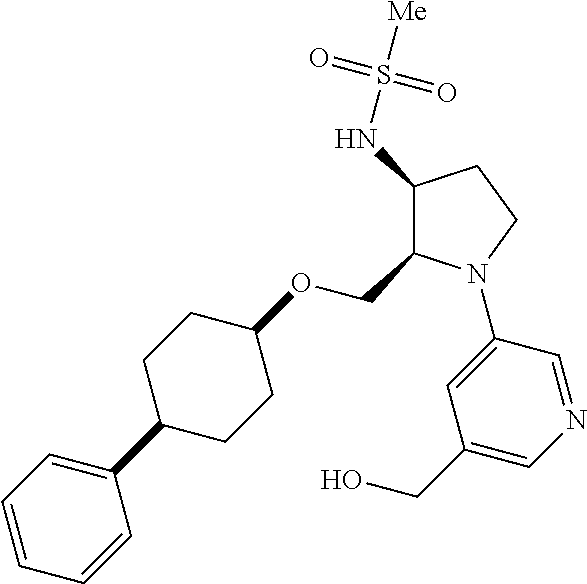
C1(NS([Me])(=O)=O)C(COC2CCC(C3=CC=CC=C3)CC2)N(C2=CC(CO)=CN=C2)CC1
